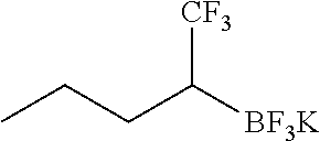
C(C([CF3])[BF3K])CC
